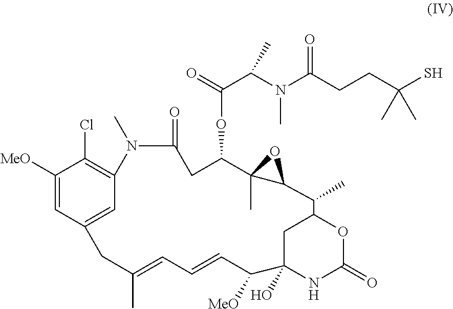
C1([MeO])=CC2=CC(=C1Cl)N(C)C(=O)CC(OC(C(N(C(CCC(C)(S)C)=O)C)C)=O)C1(C)C(O1)C(C)C1CC(O)(NC(=O)O1)C([MeO])C=CC=C(C)C2
